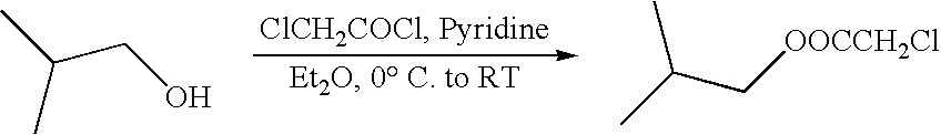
CC(C)CO.CC(C[OOCCH2Cl])C
